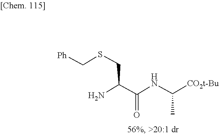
C(NC(C(N)CSC[Ph])=O)(C)[CO2t-Bu]
